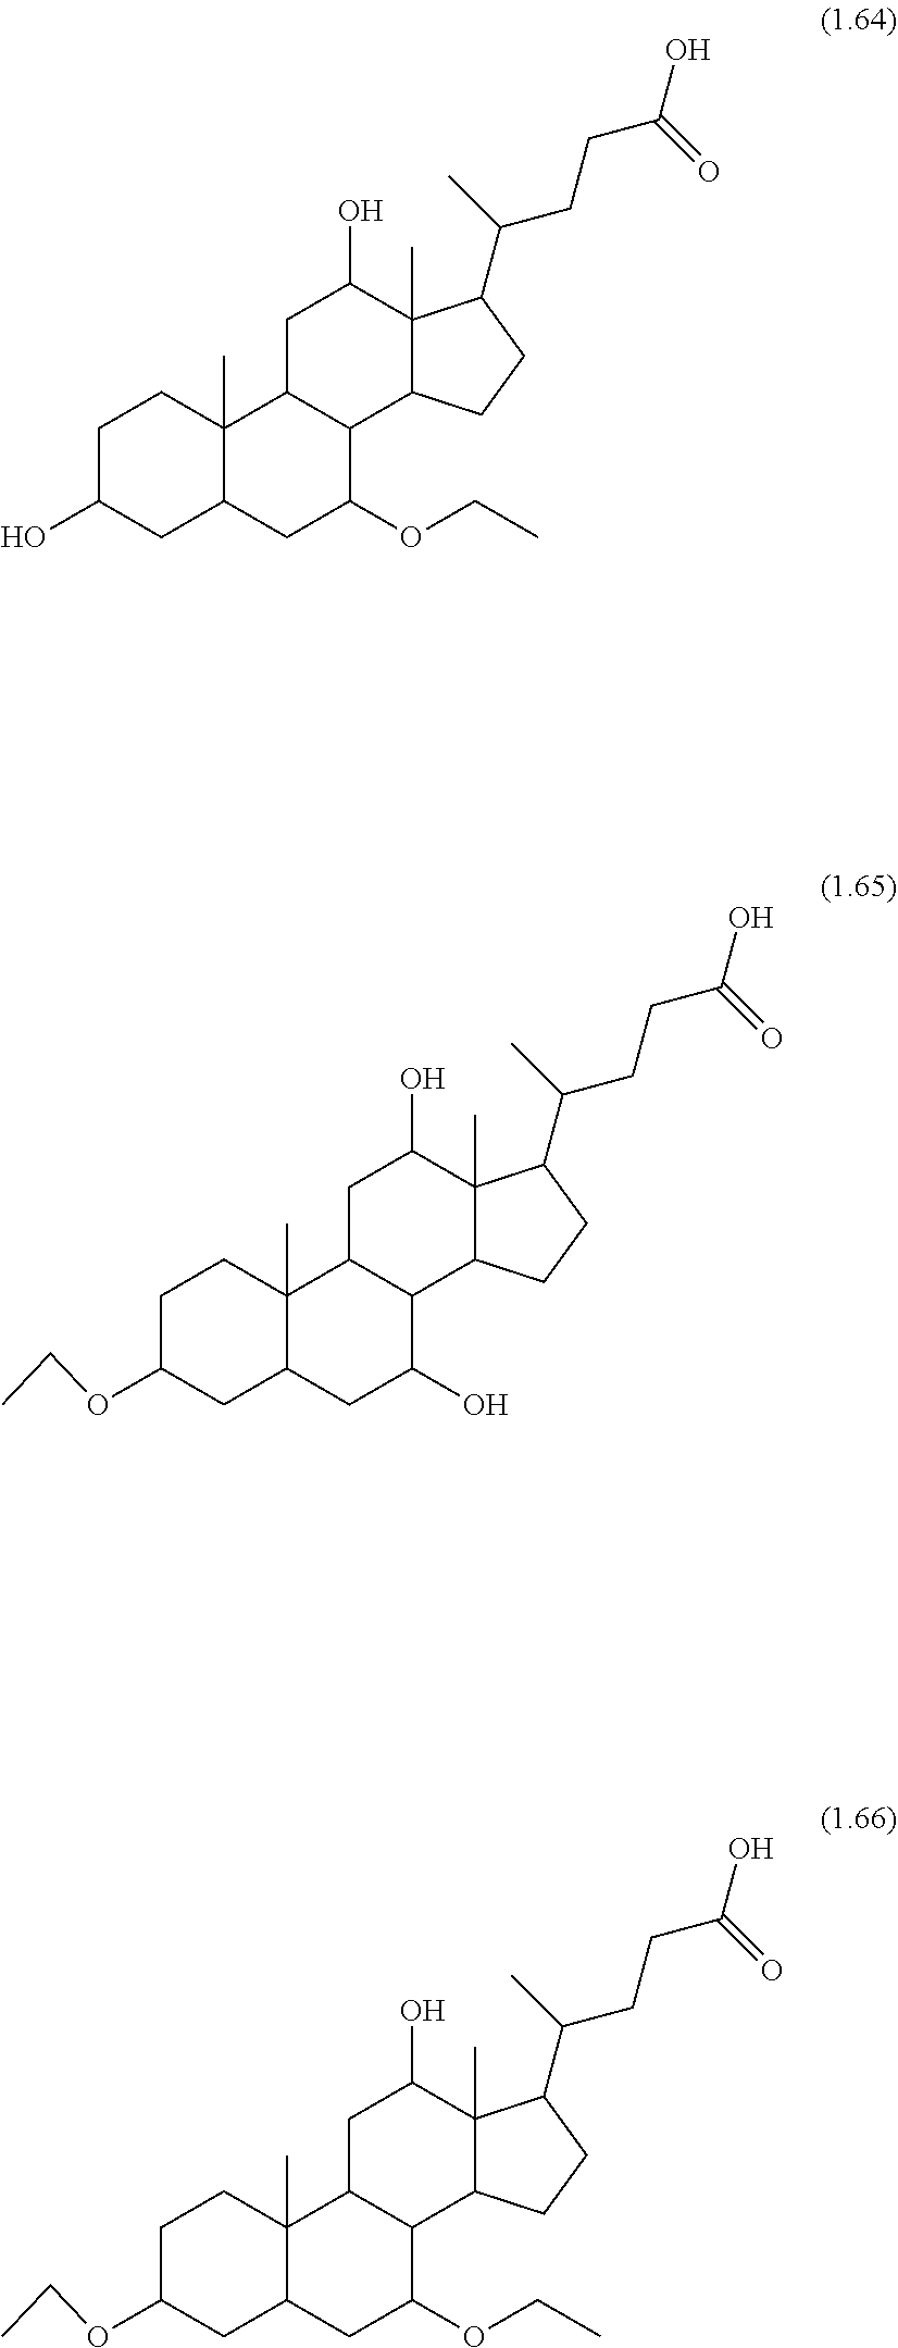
C1C(O)CC2C(C)(C1)C1C(C(OCC)C2)C2C(C)(C(O)C1)C(C(C)CCC(O)=O)CC2.C1C(OCC)CC2C(C)(C1)C1C(C(O)C2)C2C(C)(C(O)C1)C(C(C)CCC(O)=O)CC2.C1C(OCC)CC2C(C)(C1)C1C(C(OCC)C2)C2C(C)(C(O)C1)C(C(C)CCC(O)=O)CC2
